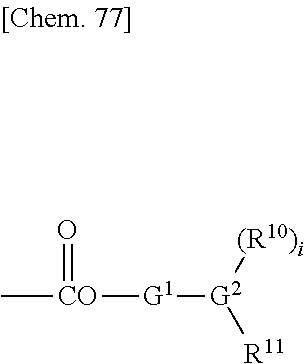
C[CO]([G1][G2]([(R10)i])[R11])=O
